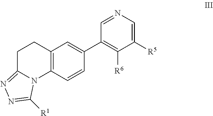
C1(C2=CC3=C(C=C2)N2C(=NN=C2[R1])CC3)=C([R6])C([R5])=CN=C1
